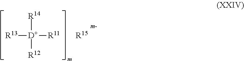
[R13][D]([R12])([R14])[R11].[R15]
